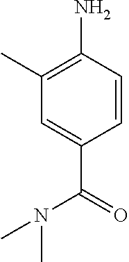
C1(N)=C(C)C=C(C(=O)N(C)C)C=C1
